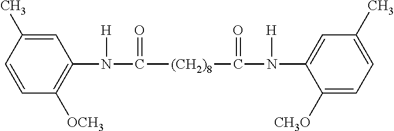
C1=C(C)C=CC([OCH3])=C1N(C([(CH2)8]C(N(C1=CC(C)=CC=C1[CH3O])[H])=O)=O)[H]
